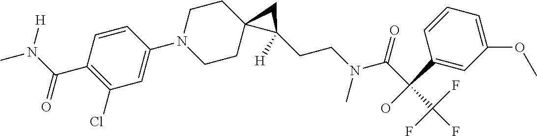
C1=CC(C(N([H])C)=O)=C(Cl)C=C1N1CCC2(CC1)C(CCN(C(C(C(F)(F)F)(O)C1=CC(OC)=CC=C1)=O)C)([H])C2
